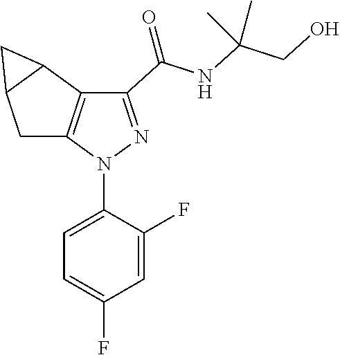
C1=C(N2N=C(C(NC(C)(C)CO)=O)C3=C2CC2C3C2)C(F)=CC(F)=C1
